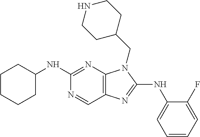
C1(NC2=CC=CC=C2F)=NC2=C(N=C(NC3CCCCC3)N=C2)N1CC1CCNCC1
